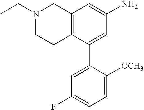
N1(CC)CCC2=C(C1)C=C(N)C=C2C1=CC(F)=CC=C1[OCH3]
